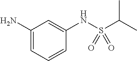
C1(N)=CC=CC(NS(C(C)C)(=O)=O)=C1
